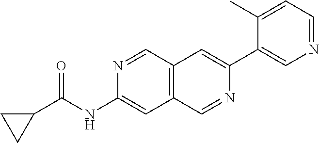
C1(C2=CN=CC=C2C)=CC2=C(C=N1)C=C(NC(=O)C1CC1)N=C2
